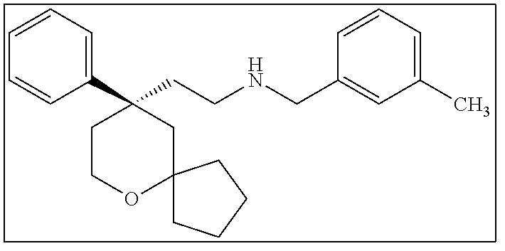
C1(C2(CCNCC3=CC(C)=CC=C3)CCOC3(C2)CCCC3)=CC=CC=C1
